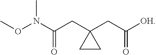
CON(C(CC1(CC([OH])=O)CC1)=O)C
